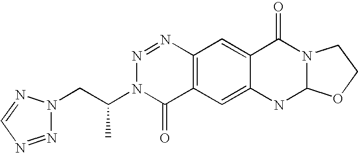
C(C(N1C(=O)C2=C(N=N1)C=C1C(=C2)NC2N(C1=O)CCO2)C)N1N=NC=N1
